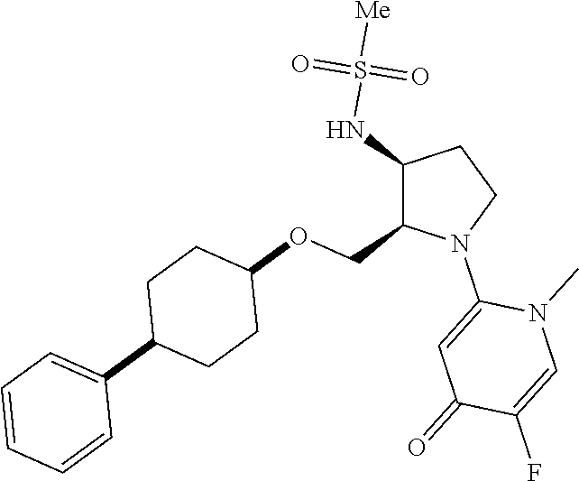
C1(NS([Me])(=O)=O)C(COC2CCC(C3=CC=CC=C3)CC2)N(C2=CC(=O)C(F)=CN2C)CC1
